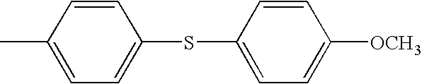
C1(SC2=CC=C([OCH3])C=C2)=CC=C(C)C=C1
